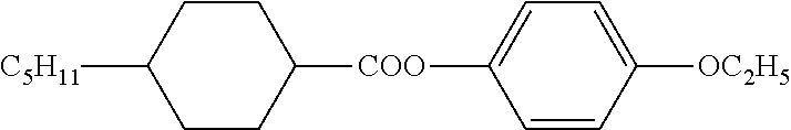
C1=CC([OC2H5])=CC=C1[COO]C1CCC([C5H11])CC1
